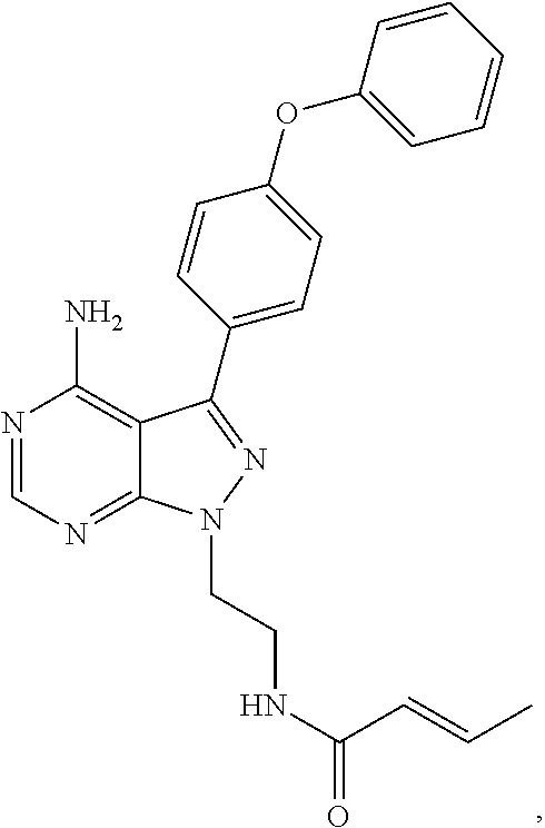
N1=CN=C2C(=C1N)C(C1=CC=C(OC3=CC=CC=C3)C=C1)=NN2CCNC(C=CC)=O
